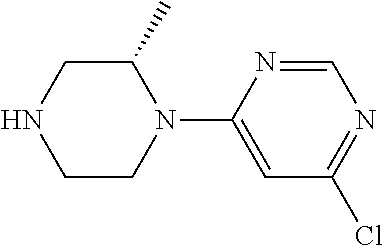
C1C(C)N(C2=CC(Cl)=NC=N2)CCN1
